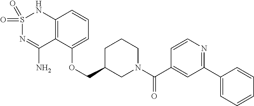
C12=C(C(OCC3CN(C(C4=CC(C5=CC=CC=C5)=NC=C4)=O)CCC3)=CC=C1)C(N)=NS(=O)(=O)N2
